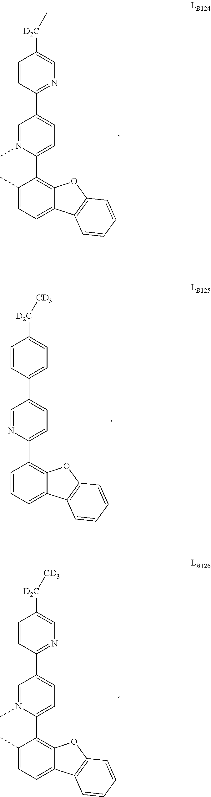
C1=N(C)C(C2=C3C(=CC=C2C)C2=C(O3)C=CC=C2)=CC=C1C1=NC=C([D2C]C)C=C1.C1=NC(C2=C3C(=CC=C2)C2=C(O3)C=CC=C2)=CC=C1C1=CC=C([D2C][CD3])C=C1.C1=N(C)C(C2=C3C(=CC=C2C)C2=C(O3)C=CC=C2)=CC=C1C1=NC=C([D2C][CD3])C=C1
